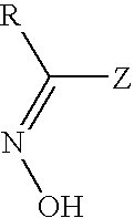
[R]C([Z])=NO
